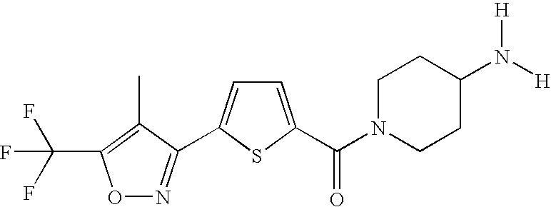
O1N=C(C2=CC=C(C(N3CCC(N([H])[H])CC3)=O)S2)C(C)=C1C(F)(F)F
